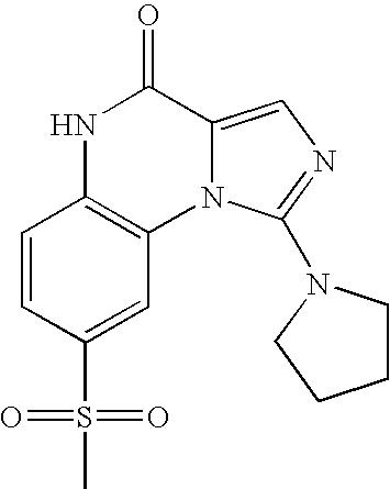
N1C2=C(N3C(=CN=C3N3CCCC3)C1=O)C=C(S(=O)(=O)C)C=C2
